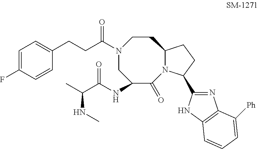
C1(NC(C(C)NC)=O)C(=O)N2C(CCN(C(CCC3=CC=C(F)C=C3)=O)C1)CCC2C1=NC2=C(N1)C=CC=C2[Ph]
